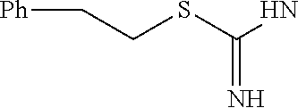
[Ph]CCSC(N)=N
